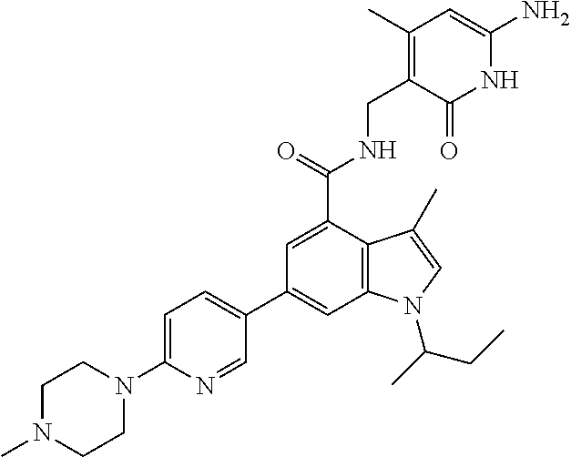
C1(C2=CC3=C(C(C(NCC4=C(C)C=C(N)NC4=O)=O)=C2)C(C)=CN3C(CC)C)=CC=C(N2CCN(C)CC2)N=C1
